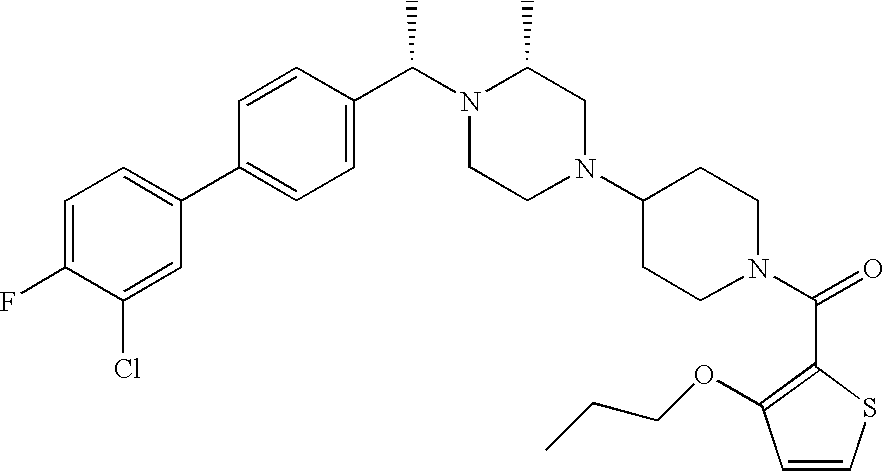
C1=C(F)C(Cl)=CC(C2=CC=C(C(N3CCN(C4CCN(C(=O)C5=C(OCCC)C=CS5)CC4)CC3C)C)C=C2)=C1
